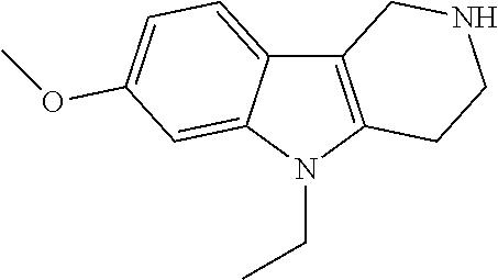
C12=C(N(CC)C3=CC(OC)=CC=C13)CCNC2
